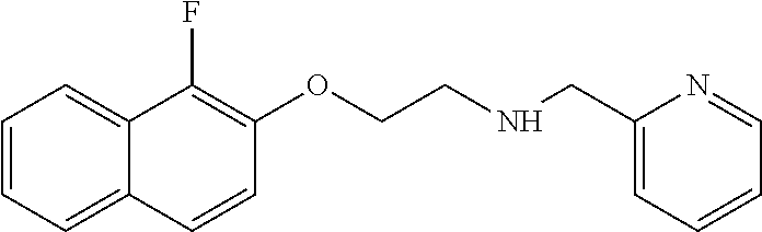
C1=CC=C2C(=C1)C(F)=C(OCCNCC1=CC=CC=N1)C=C2
